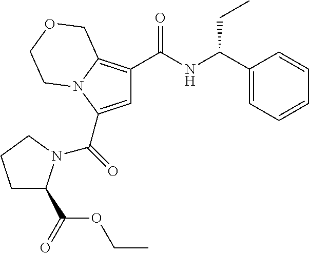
C1=C(C(=O)N2C(C(=O)OCC)CCC2)N2C(=C1C(NC(C1=CC=CC=C1)CC)=O)COCC2
